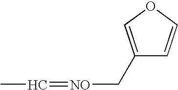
C1(C[NO]=CC)=COC=C1
